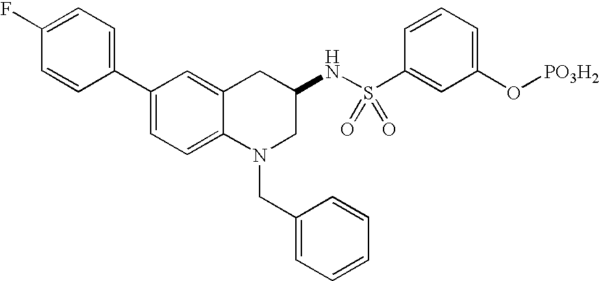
C1(C2=CC=C(F)C=C2)=CC=C2C(=C1)CC(NS(C1=CC(O[PO3H2])=CC=C1)(=O)=O)CN2CC1=CC=CC=C1
